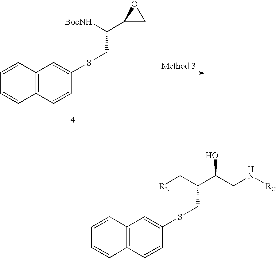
C(C(CN[RC])O)(CSC1=CC2=C(C=C1)C=CC=C2)C[RN].[BocNH]C(C1CO1)CSC1=CC2=C(C=C1)C=CC=C2
